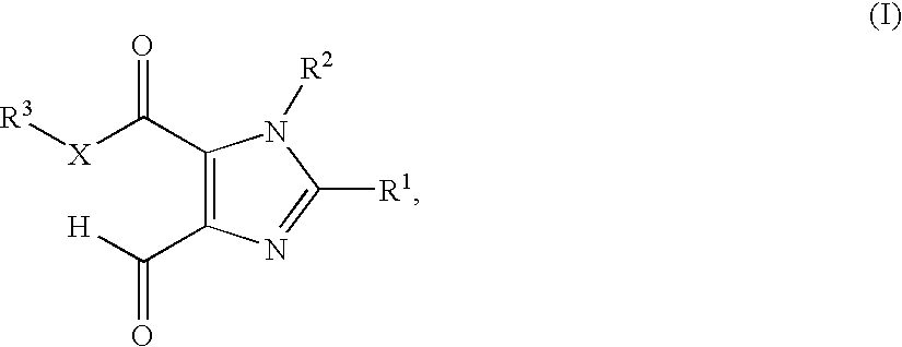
C1(C([X][R3])=O)=C(C([H])=O)N=C([R1])N1[R2]
